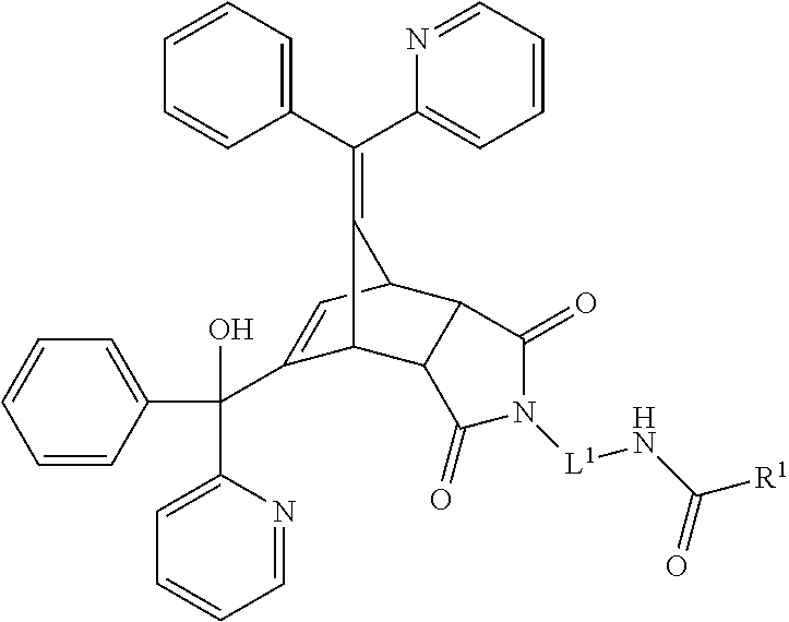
C1=CC(C(C2=CC=CC=N2)(O)C2=CC3C4C(C2C3=C(C2=CC=CC=N2)C2=CC=CC=C2)C(=O)N([L1]NC(=O)[R1])C4=O)=CC=C1
